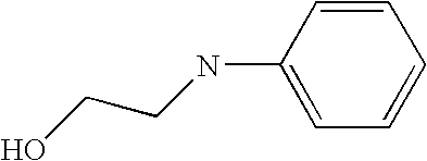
OCCNC1=CC=CC=C1
